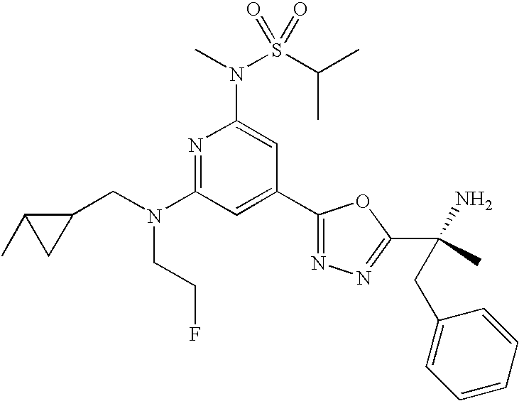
N1=C(N(CC2C(C)C2)CCF)C=C(C2=NN=C(C(N)(C)CC3=CC=CC=C3)O2)C=C1N(C)S(C(C)C)(=O)=O
